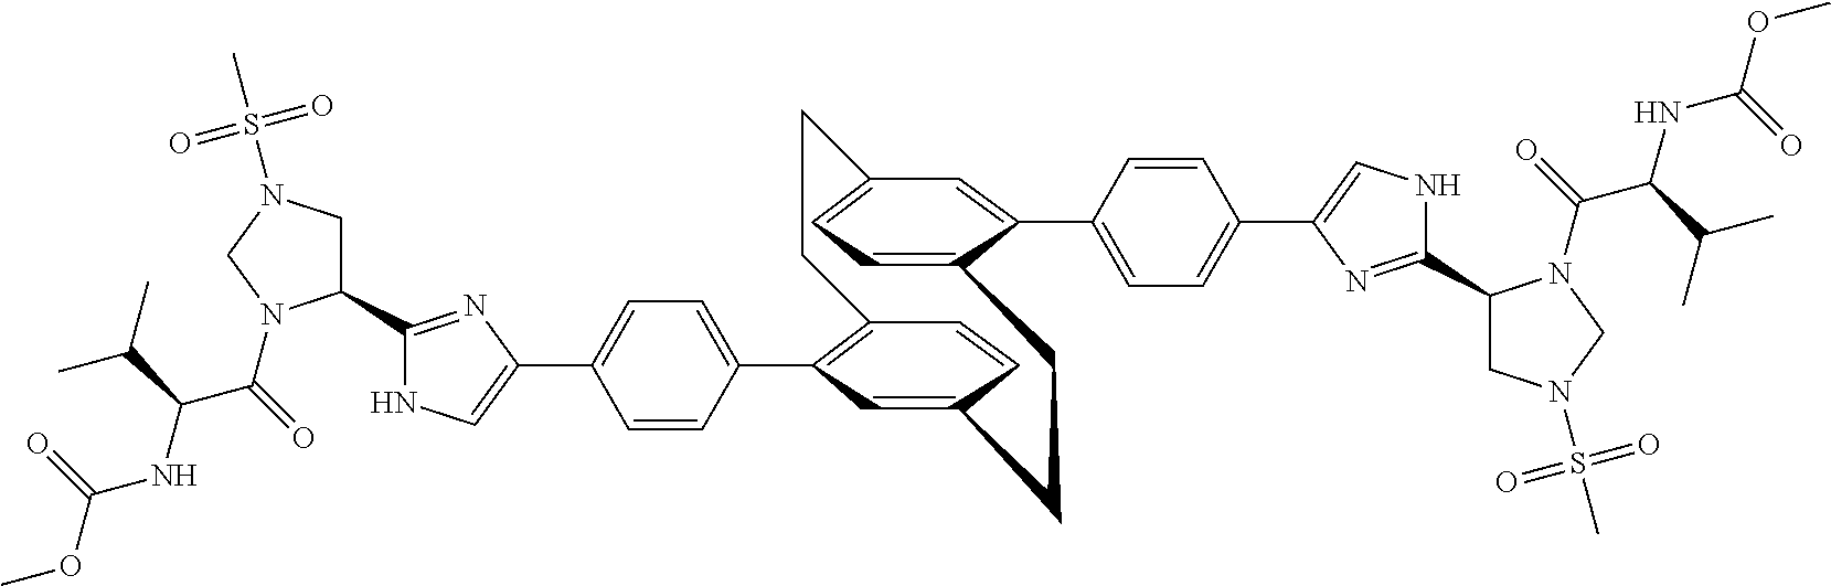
C1(C2CN(S(C)(=O)=O)CN2C(=O)C(NC(OC)=O)C(C)C)=NC(C2=CC=C(C3=C4C=CC(=C3)CCC3=CC=C(C=C3C3=CC=C(C5=CNC(C6CN(S(C)(=O)=O)CN6C(C(NC(OC)=O)C(C)C)=O)=N5)C=C3)CC4)C=C2)=CN1
